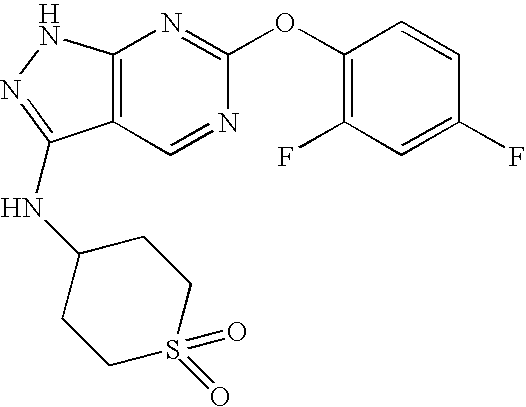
C12=C(NN=C1NC1CCS(=O)(=O)CC1)N=C(OC1=C(F)C=C(F)C=C1)N=C2
